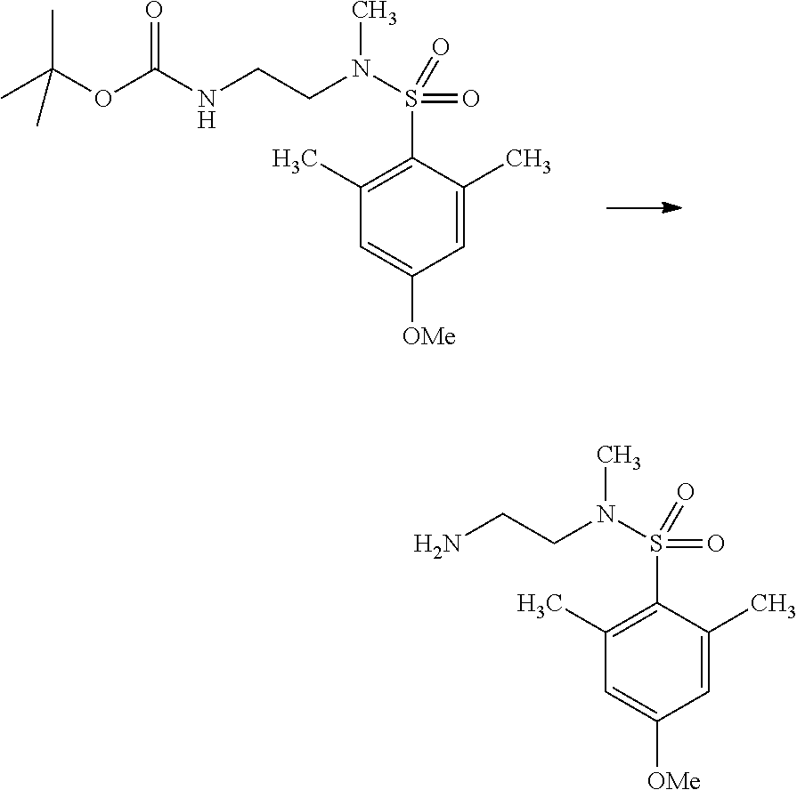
CC(OC(NCCN(S(C1=C(C)C=C([OMe])C=C1C)(=O)=O)C)=O)(C)C.C1(C)=C(S(=O)(=O)N(CCN)C)C(C)=CC([OMe])=C1
